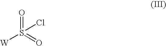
O=S([W])(=O)Cl
